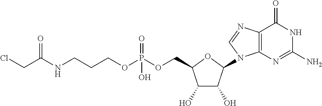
C1(O)C(O)C(N2C3=C(C(=O)NC(N)=N3)N=C2)OC1COP(OCCCNC(CCl)=O)(=O)O
